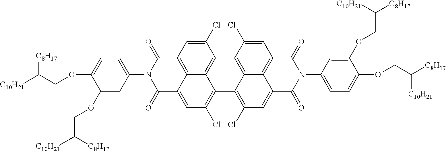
C12=C(Cl)C=C3C4=C(C=C(Cl)C(=C14)C1=C4C2=C(Cl)C=C2C4=C(C=C1Cl)C(=O)N(C1=CC=C(OCC([C8H17])[C10H21])C(OCC([C8H17])[C10H21])=C1)C2=O)C(=O)N(C1=CC=C(OCC([C10H21])[C8H17])C(OCC([C10H21])[C8H17])=C1)C3=O
